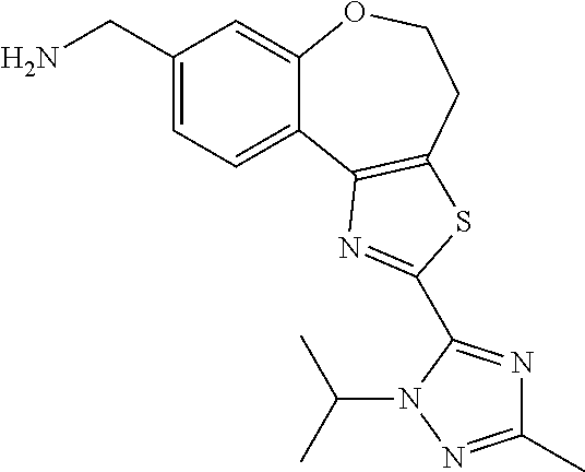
C1(CN)=CC=C2C(=C1)OCCC1=C2N=C(C2=NC(C)=NN2C(C)C)S1
